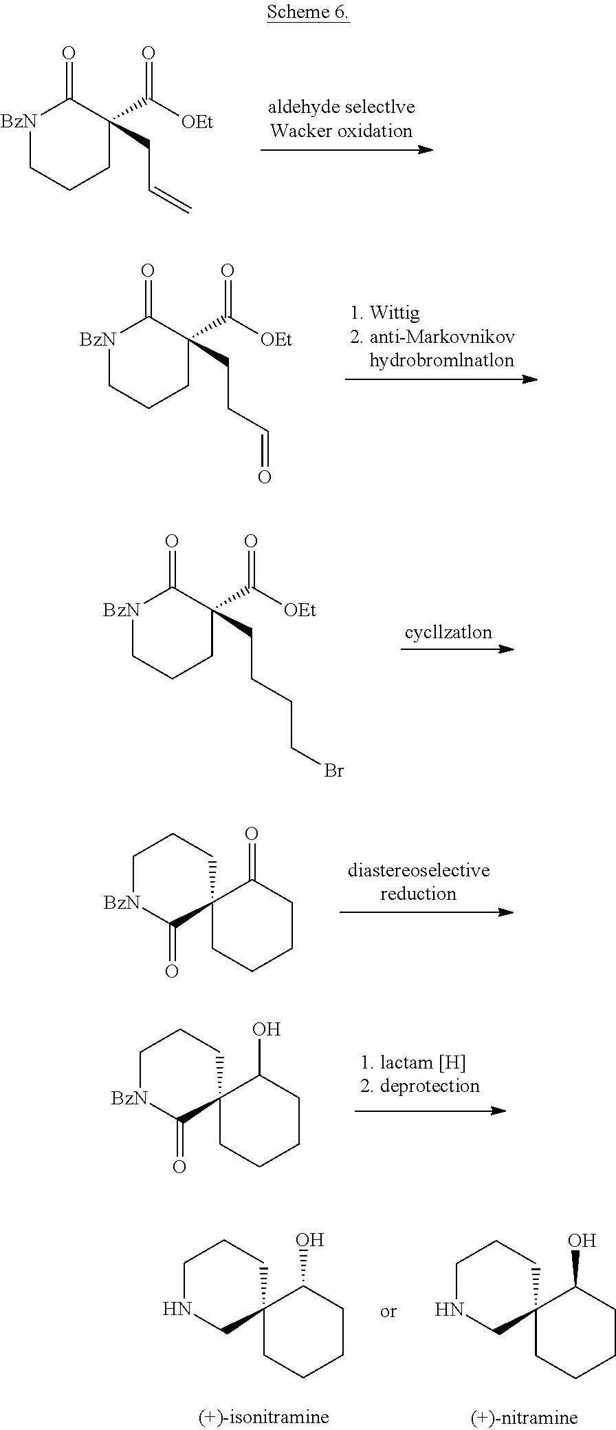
[BzN]1CCCC(CC=C)(C([OEt])=O)C1=O.[BzN]1CCCC(CCC=O)(C([OEt])=O)C1=O.[BzN]1CCCC(CCCCBr)(C([OEt])=O)C1=O.C1[BzN]C(=O)C2(CC1)CCCCC2=O.C1[BzN]C(=O)C2(CC1)CCCCC2O.C1NCC2(CC1)CCCCC2O.C1NCC2(CC1)CCCCC2O
